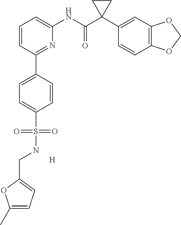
C1=C(C2=NC(NC(C3(C4=CC5=C(C=C4)OCO5)CC3)=O)=CC=C2)C=CC(S(NCC2=CC=C(C)O2)(=O)=O)=C1.[H]
